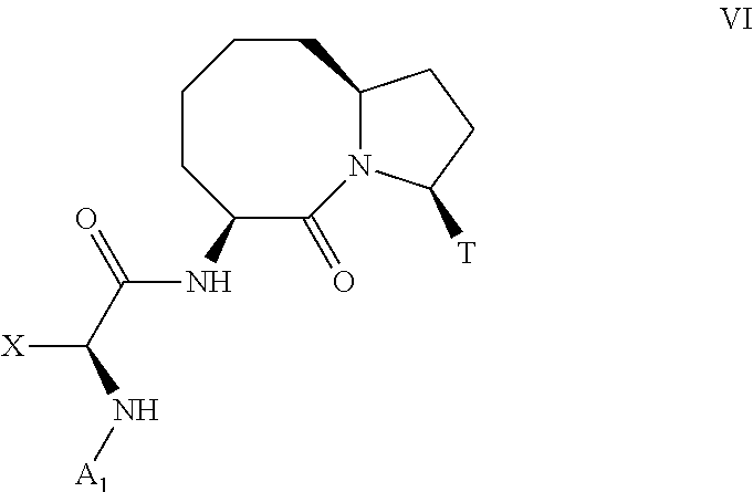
C1CC(NC(C([X])N[A1])=O)C(=O)N2C(CC1)CCC2[T]
